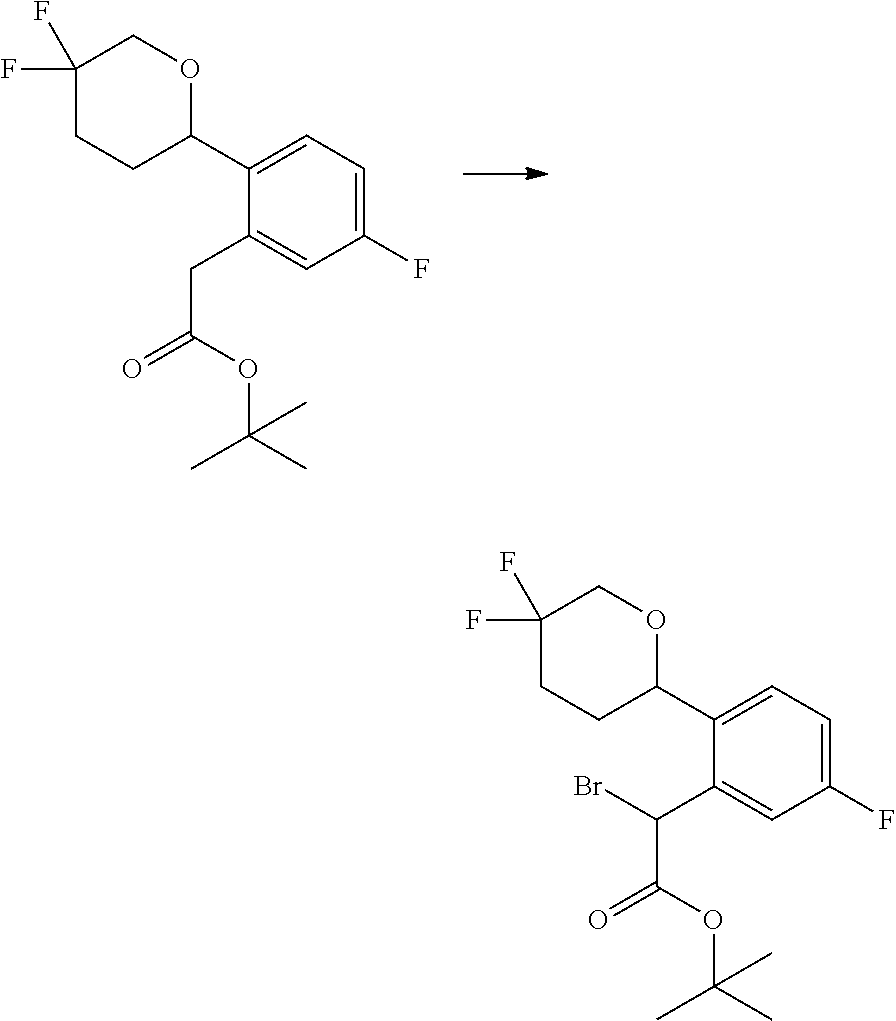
C1(CC(=O)OC(C)(C)C)=CC(F)=CC=C1C1OCC(F)(F)CC1.C1(C(C(=O)OC(C)(C)C)Br)=CC(F)=CC=C1C1OCC(F)(F)CC1
